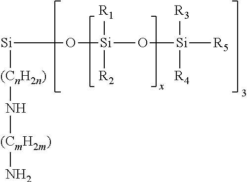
[(CnH2n)](N[(CmH2m)]N)[Si]O[Si]([R1])([R2])O[Si]([R3])([R4])[R5]
